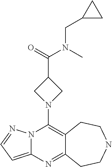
N12C(=CC=N1)N=C1C(=C2N2CC(C(=O)N(C)CC3CC3)C2)CCNCC1
